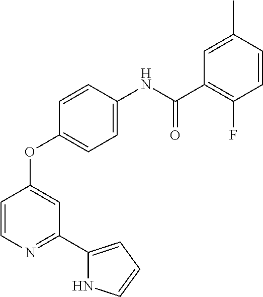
C1=C(NC(C2=C(F)C=CC(C)=C2)=O)C=CC(OC2=CC(C3=CC=CN3)=NC=C2)=C1
